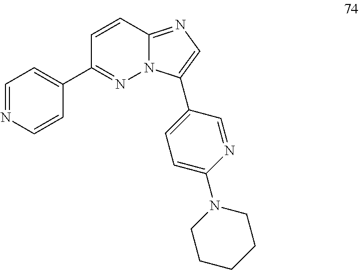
C1(C2=NN3C(=NC=C3C3=CC=C(N4CCCCC4)N=C3)C=C2)=CC=NC=C1
